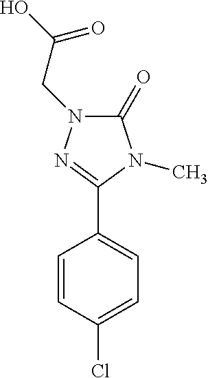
C1(=O)N(CC(O)=O)N=C(C2=CC=C(Cl)C=C2)N1C
